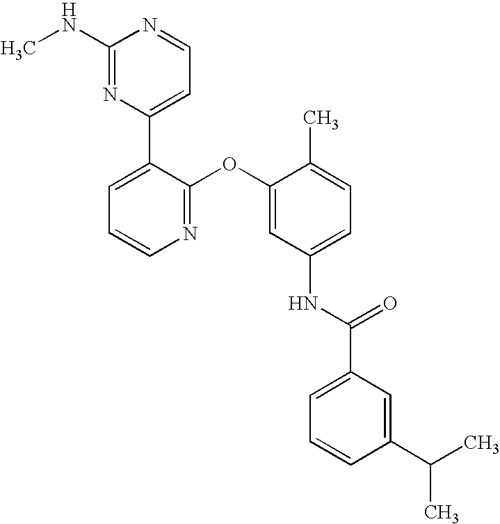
C1(NC)=NC(C2=CC=CN=C2OC2=CC(NC(C3=CC=CC(C(C)C)=C3)=O)=CC=C2C)=CC=N1
